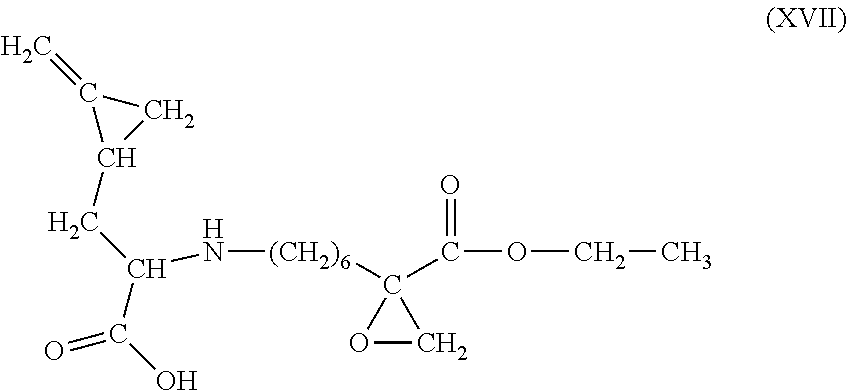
N([(CH2)6]C1(C(=O)OCC)OC1)C(CC1CC1=C)C(O)=O
